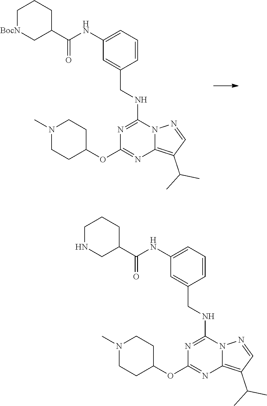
C1(NC(=O)C2CCC[BocN]C2)=CC=CC(CNC2=NC(OC3CCN(C)CC3)=NC3=C(C(C)C)C=NN23)=C1.C1(NC(=O)C2CCCNC2)=CC=CC(CNC2=NC(OC3CCN(C)CC3)=NC3=C(C(C)C)C=NN23)=C1
